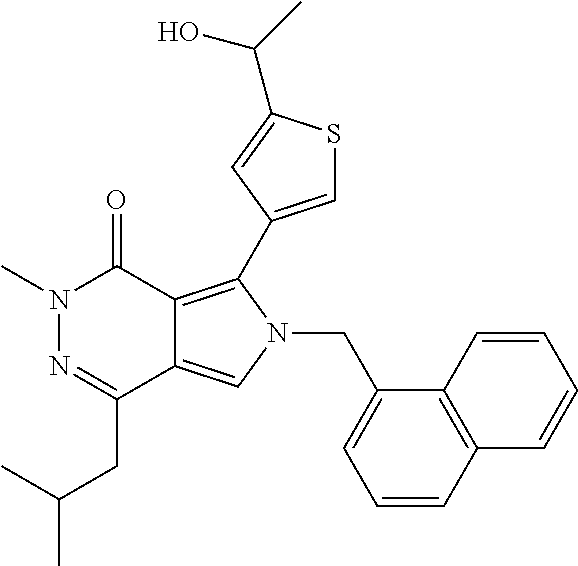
CN1N=C(CC(C)C)C2=CN(CC3=CC=CC4=C3C=CC=C4)C(C3=CSC(C(O)C)=C3)=C2C1=O
